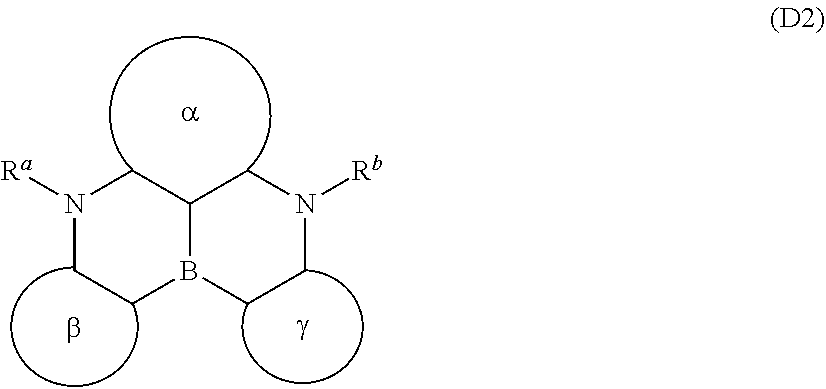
N1([Ra])CC2B(CCN([Rb])C2)CC1.[g].b.[a]
